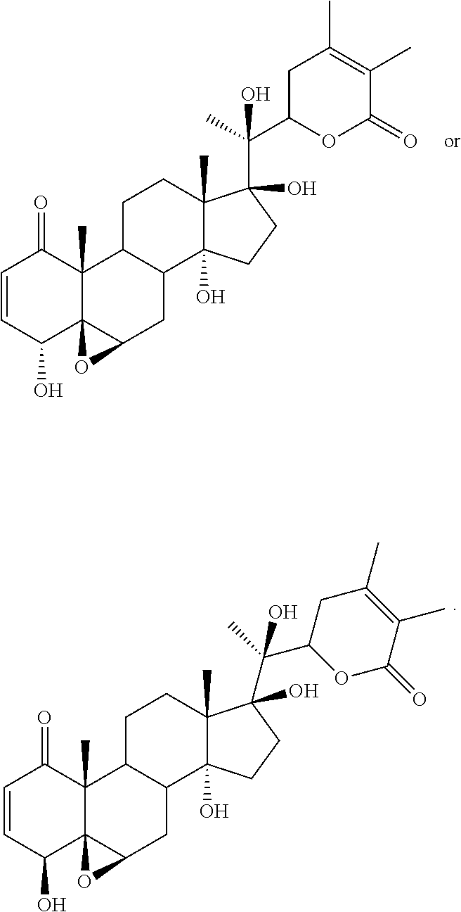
C1=CC(O)C23C(C)(C1=O)C1C(CC2O3)C2(O)C(C)(CC1)C(C(C)(C1OC(=O)C(C)=C(C)C1)O)(O)CC2.C1=CC(O)C23C(C)(C1=O)C1C(CC2O3)C2(O)C(C)(CC1)C(C(C1OC(=O)C(C)=C(C)C1)(C)O)(O)CC2
